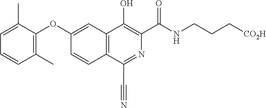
C1=CC(C)=C(OC2=CC3=C(C=C2)C(C#N)=NC(C(NCCC[CO2H])=O)=C3O)C(C)=C1
